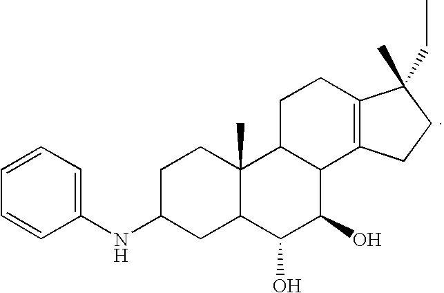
C1(NC2CC3C(C)(CC2)C2C(C(O)C3O)C3=C(CC2)C(CC)(C)CC3)=CC=CC=C1
